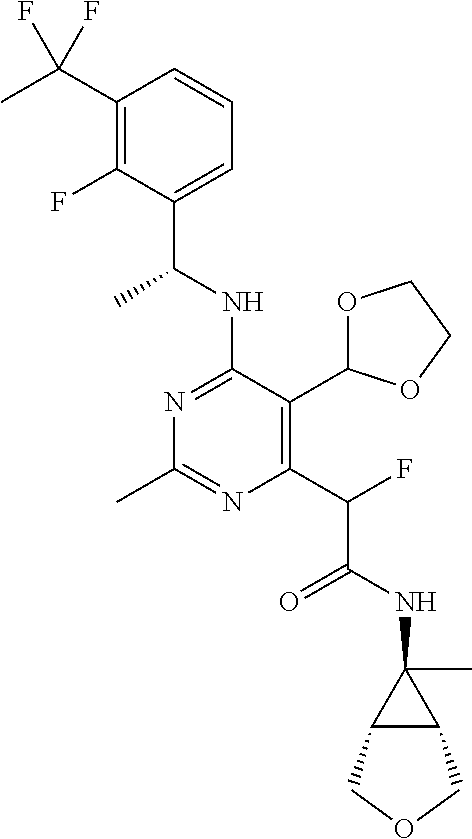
N1=C(NC(C)C2=CC=CC(C(F)(F)C)=C2F)C(C2OCCO2)=C(C(C(=O)NC2(C)C3C2COC3)F)N=C1C
